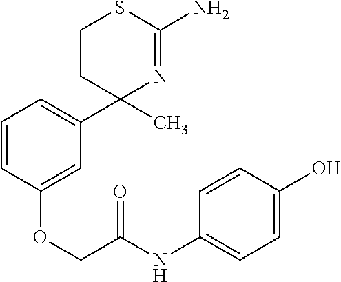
C1(C)(C2=CC=CC(OCC(NC3=CC=C(O)C=C3)=O)=C2)N=C(N)SCC1
